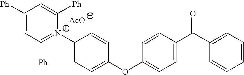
C1([Ph])=CC([Ph])=N(C2=CC=C(OC3=CC=C(C(C4=CC=CC=C4)=O)C=C3)C=C2)C([Ph])=C1.[AcO]
